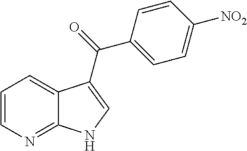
C1=CN=C2C(=C1)C(C(=O)C1=CC=C([NO2])C=C1)=CN2
